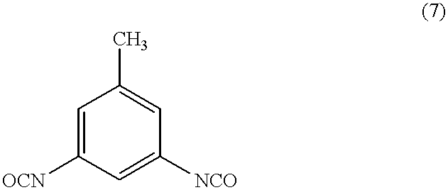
C1=C([OCN])C=C([NCO])C=C1C
